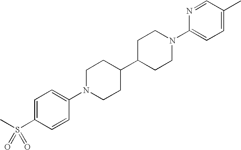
C1=C(S(C)(=O)=O)C=CC(N2CCC(C3CCN(C4=CC=C(C)C=N4)CC3)CC2)=C1
